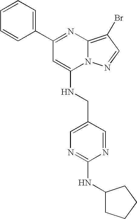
C1=CC=C(C2=NC3=C(Br)C=NN3C(NCC3=CN=C(NC4CCCC4)N=C3)=C2)C=C1
